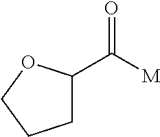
C1C(C(=O)[M])OCC1
